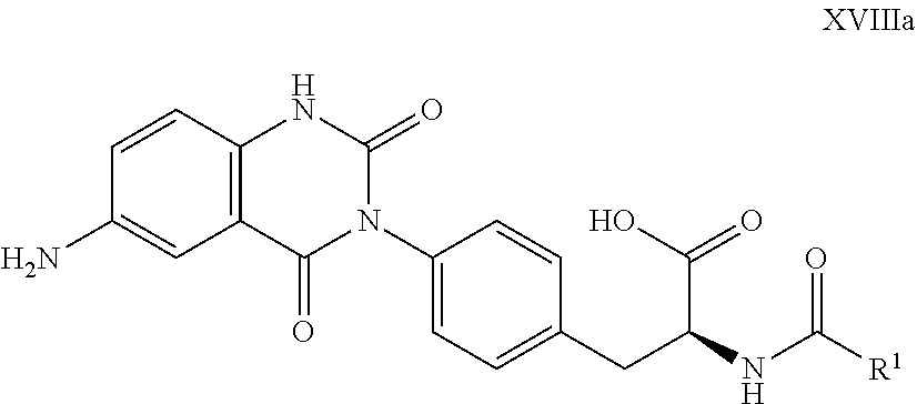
C1(N)=CC2=C(C=C1)NC(=O)N(C1=CC=C(CC(C(O)=O)NC([R1])=O)C=C1)C2=O
